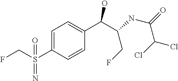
C1=C(S(CF)(=N)=O)C=CC(C(C(NC(=O)C(Cl)Cl)CF)O)=C1
